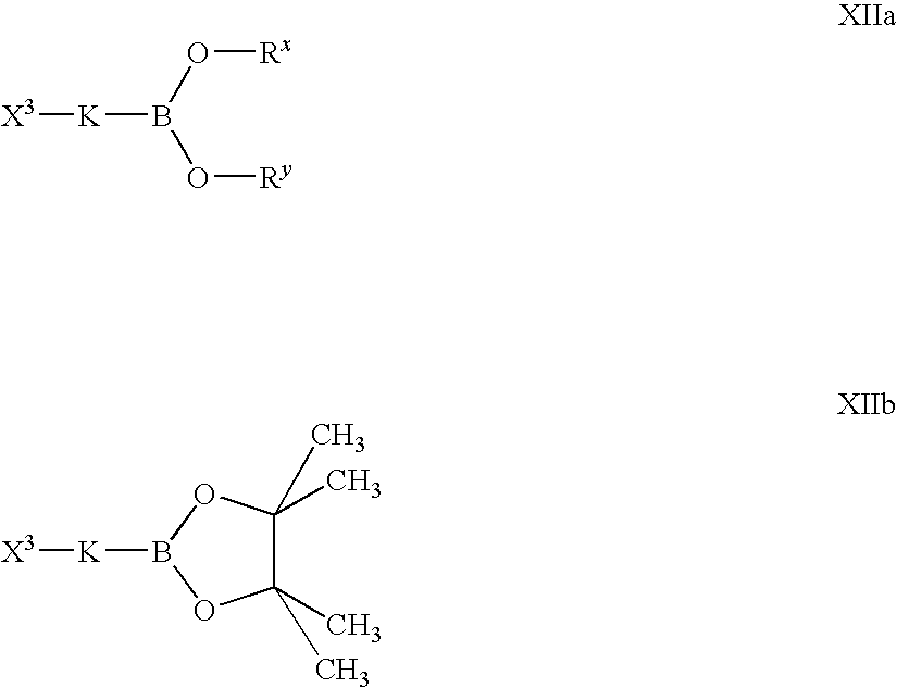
B(O[Rx])(O[Ry])[K][X3].C1(C)(C)C(C)(C)OB([K][X3])O1
